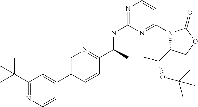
C1(C(C)(C)C)=NC=CC(C2=CN=C(C(C)NC3=NC=CC(N4C(C(OC(C)(C)C)C)COC4=O)=N3)C=C2)=C1
